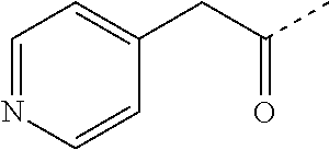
C1=NC=CC(CC(=O)C)=C1
